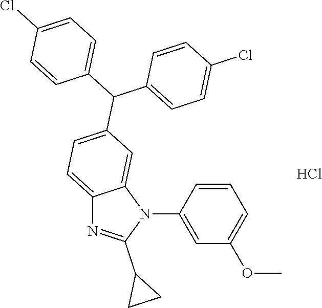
C1=CC=C(OC)C=C1N1C2=CC(C(C3=CC=C(Cl)C=C3)C3=CC=C(Cl)C=C3)=CC=C2N=C1C1CC1.Cl
